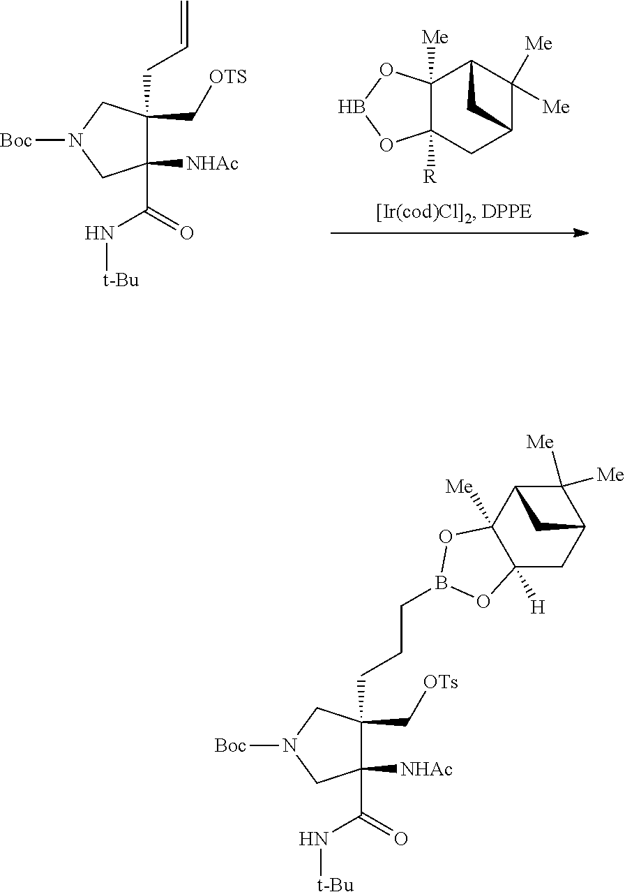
C1(C(=O)N[t-Bu])([NHAc])C(CCCB2OC3([Me])C([H])(CC4C([Me])([Me])C3C4)O2)(C[OTs])CN([Boc])C1.C12([Me])C([R])(CC3C([Me])([Me])C1C3)OBO2.C1([NHAc])(C(=O)N[t-Bu])C(CC=C)(C[OTS])CN([Boc])C1
